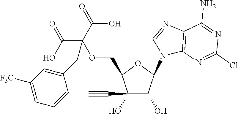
C1(C#C)(O)C(O)C(N2C=NC3=C2N=C(Cl)N=C3N)OC1COC(CC1=CC([F3C])=CC=C1)(C(=O)O)C(=O)O
